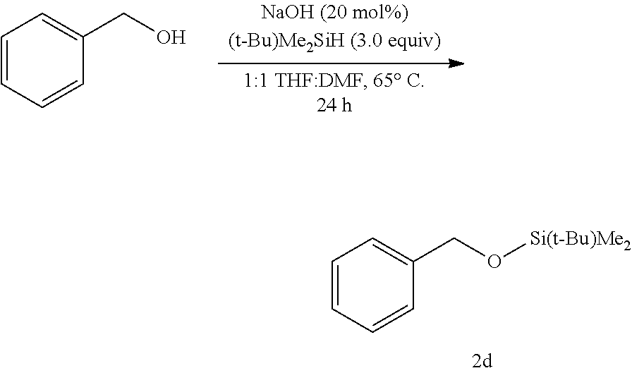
C1=CC=CC(CO[Si(t-Bu)Me2])=C1.C1=CC=CC(CO)=C1
